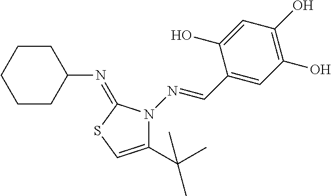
C1CC(N=C2N(N=CC3=CC(O)=C(O)C=C3O)C(C(C)(C)C)=CS2)CCC1
